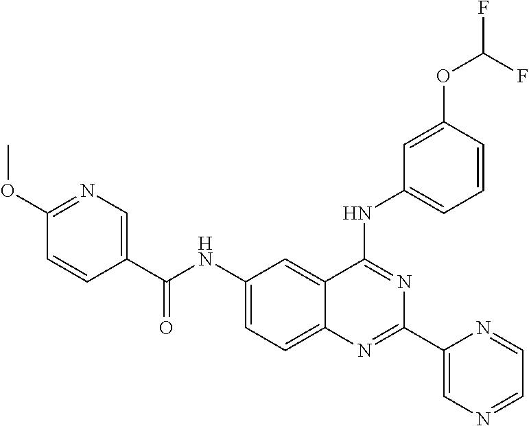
C1(C(NC2=CC=C3C(=C2)C(NC2=CC=CC(OC(F)F)=C2)=NC(C2=CN=CC=N2)=N3)=O)=CN=C(OC)C=C1
